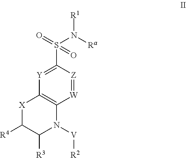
[R1]N([Ra])S(C1=[Y]C2=C([W]=[Z]1)N([V][R2])C([R3])C([R4])[X]2)(=O)=O
